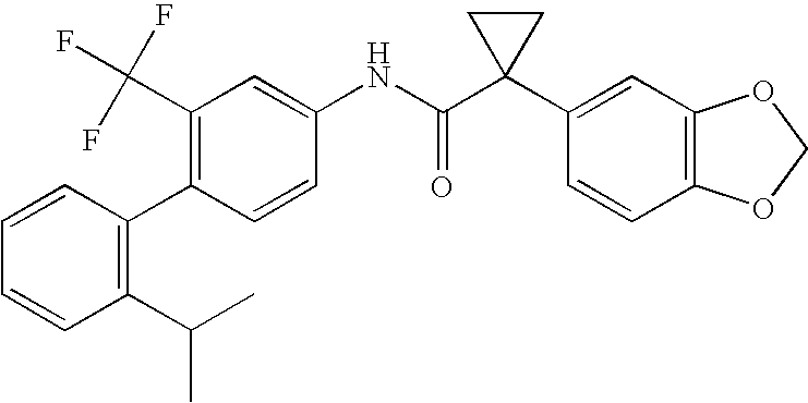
C1(C(F)(F)F)=C(C2=C(C(C)C)C=CC=C2)C=CC(NC(C2(C3=CC4=C(C=C3)OCO4)CC2)=O)=C1
